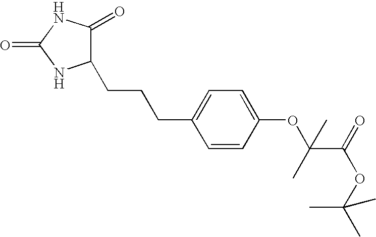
C(CCC1=CC=C(OC(C(=O)OC(C)(C)C)(C)C)C=C1)C1C(=O)NC(=O)N1
